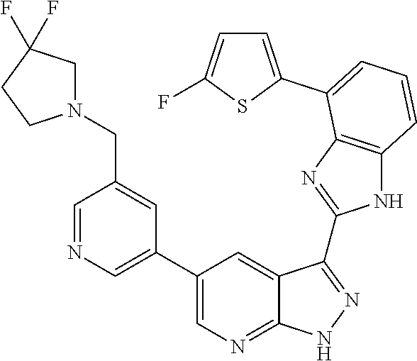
C1=NC=C(C2=CN=C3C(=C2)C(C2=NC4=C(N2)C=CC=C4C2=CC=C(F)S2)=NN3)C=C1CN1CC(F)(F)CC1
